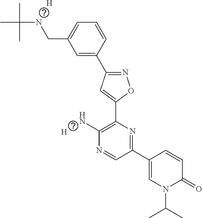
C1=C(C2=NOC(C3=C(N)N=CC(C4=CN(C(C)C)C(=O)C=C4)=N3)=C2)C=CC=C1CNC(C)(C)C.[H].[H]
